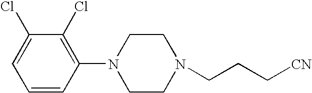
C1(N2CCN(CCC[CN])CC2)=C(Cl)C(Cl)=CC=C1
